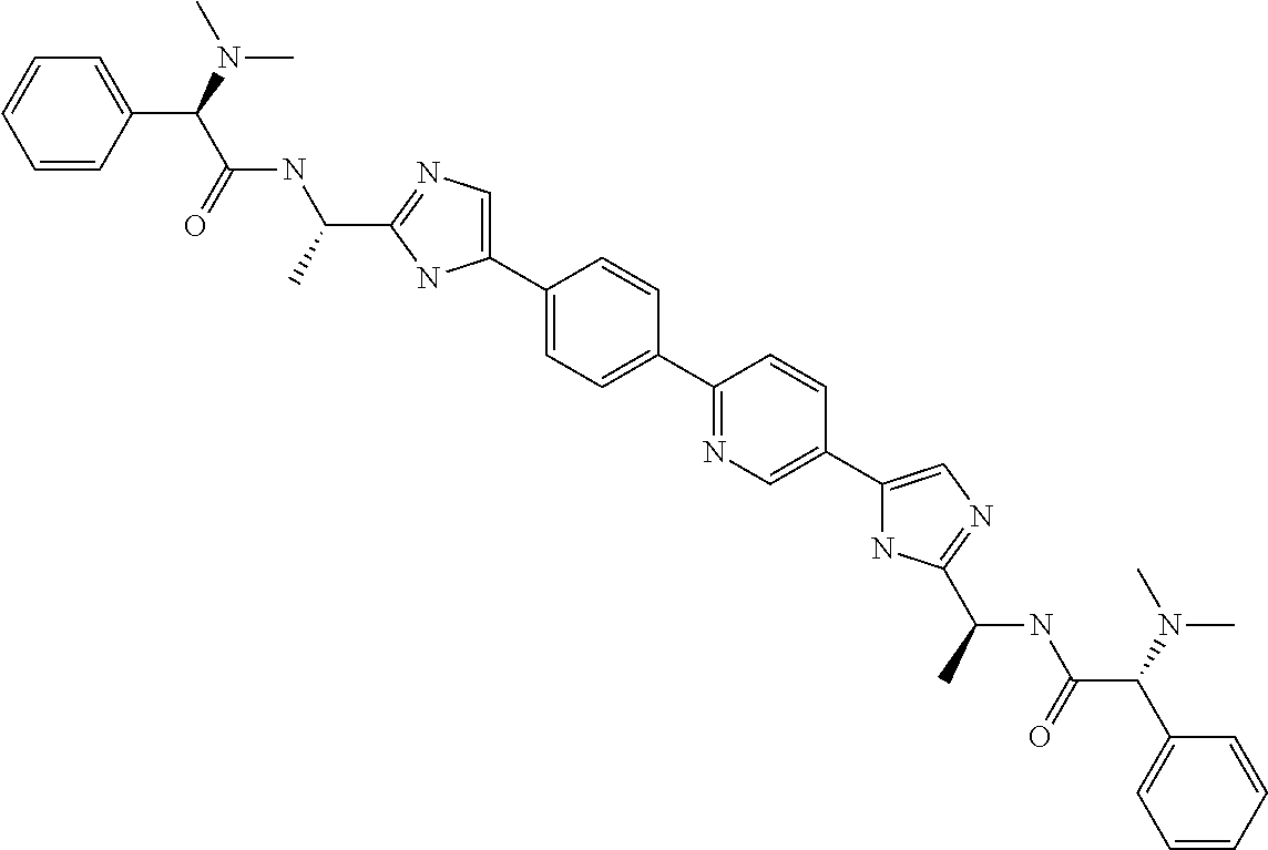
C1(C2=CC=C(C3=NC=C(C4=CN=C(C(NC(C(C5=CC=CC=C5)N(C)C)=O)C)N4)C=C3)C=C2)=CN=C(C(NC(C(C2=CC=CC=C2)N(C)C)=O)C)N1
